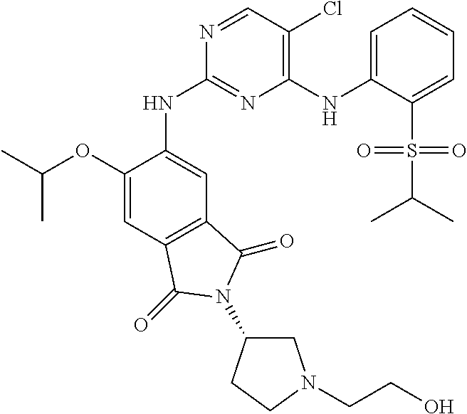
C1(OC(C)C)=CC2=C(C=C1NC1=NC(NC3=CC=CC=C3S(C(C)C)(=O)=O)=C(Cl)C=N1)C(=O)N(C1CN(CCO)CC1)C2=O
